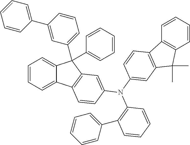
C1=CC=C2C(=C1)C(C1=CC=CC=C1)(C1=CC=CC(C3=CC=CC=C3)=C1)C1=C2C=CC(N(C2=C(C3=CC=CC=C3)C=CC=C2)C2=CC3=C(C=C2)C2=C(C3(C)C)C=CC=C2)=C1
